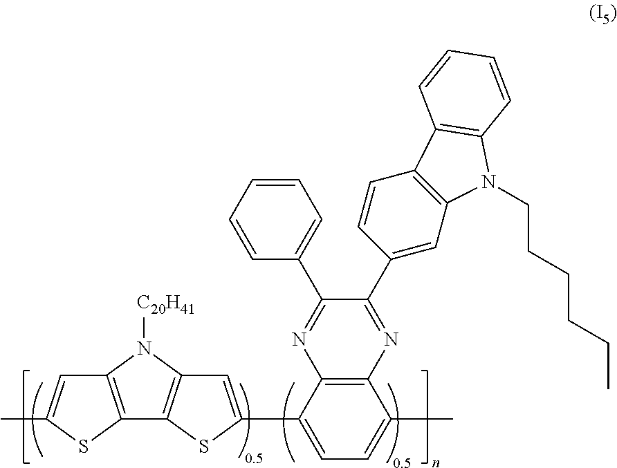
C1=CC=CC(C2=NC3=C(N=C2C2=CC4=C(C=C2)C2=C(N4CCCCCC)C=CC=C2)C(C)=CC=C3C2=CC3=C(C4=C(N3[C20H41])C=C(C)S4)S2)=C1
